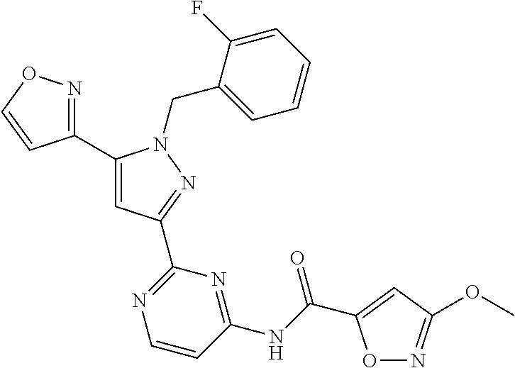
C1(C2=NOC=C2)=CC(C2=NC=CC(NC(=O)C3=CC(OC)=NO3)=N2)=NN1CC1=CC=CC=C1F
